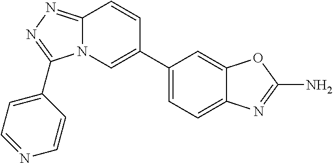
C12=NN=C(C3=CC=NC=C3)N1C=C(C1=CC=C3C(=C1)OC(N)=N3)C=C2
